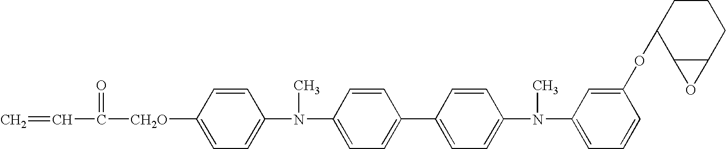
C=CC(=O)[CH2O]C1=CC=C(N(C)C2=CC=C(C3=CC=C(N(C)C4=CC=CC(OC5C6C(CCC5)O6)=C4)C=C3)C=C2)C=C1
